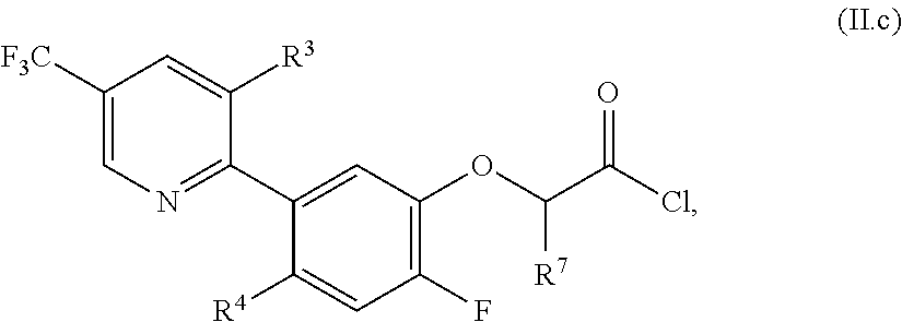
C1([F3C])=CN=C(C2=CC(OC(C(Cl)=O)[R7])=C(F)C=C2[R4])C([R3])=C1
